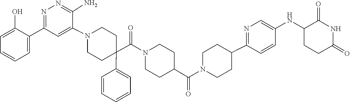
N1=C(C2CCN(C(C3CCN(C(C4(C5=CC=CC=C5)CCN(C5=CC(C6=CC=CC=C6O)=NN=C5N)CC4)=O)CC3)=O)CC2)C=CC(NC2C(=O)NC(=O)CC2)=C1
